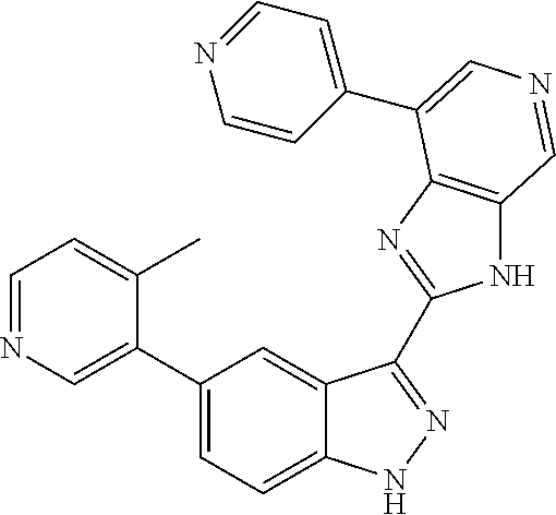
C1(C2=CN=CC=C2C)=CC=C2C(=C1)C(C1=NC3=C(N1)C=NC=C3C1=CC=NC=C1)=NN2
